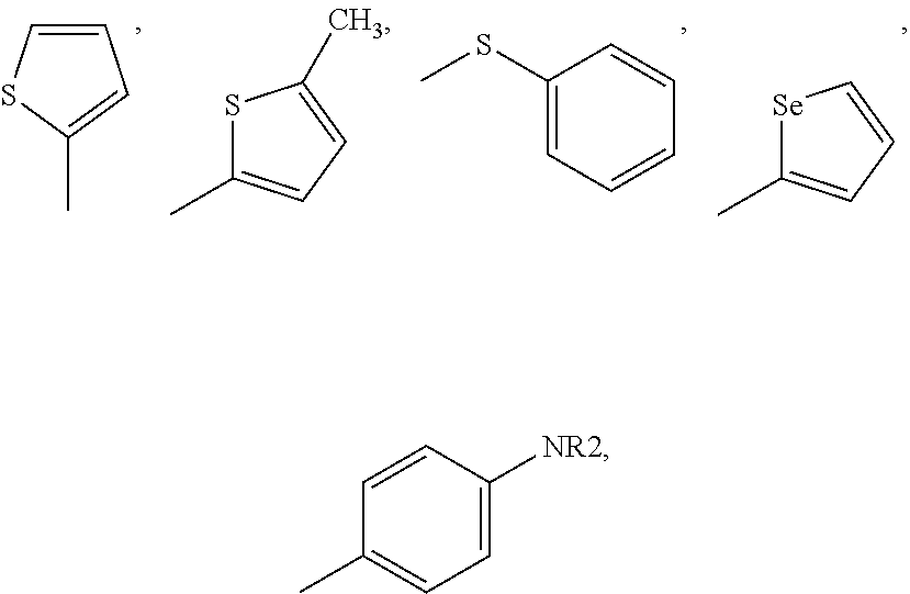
C1=CSC(C)=C1.S1C(C)=CC=C1C.C1(SC)=CC=CC=C1.[Se]1C(C)=CC=C1.C1=CC([NR2])=CC=C1C
